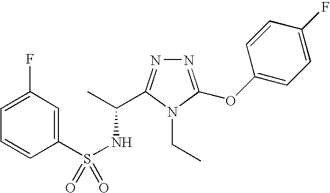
N1=C(OC2=CC=C(F)C=C2)N(CC)C(C(C)NS(=O)(C2=CC(F)=CC=C2)=O)=N1
